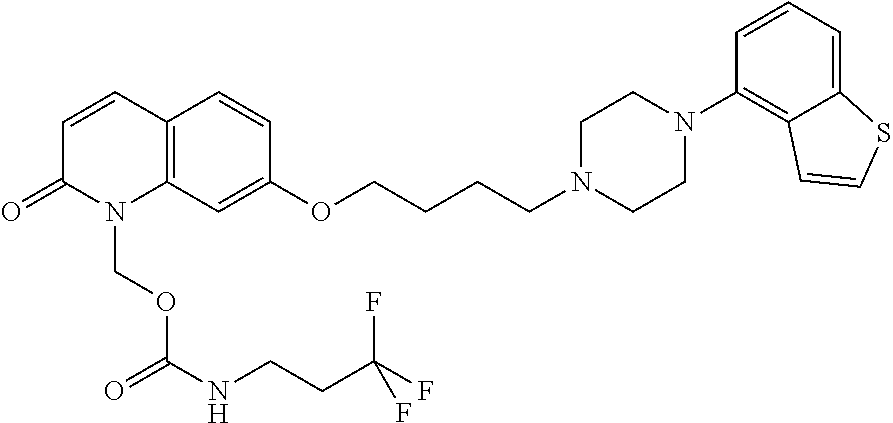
C12=C(C=C(OCCCCN3CCN(C4=C5C(=CC=C4)SC=C5)CC3)C=C1)N(COC(NCCC(F)(F)F)=O)C(=O)C=C2
